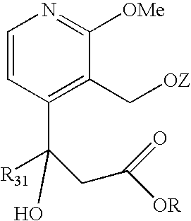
C1=CC(C([R31])(CC([OR])=O)O)=C(C[OZ])C([OMe])=N1
